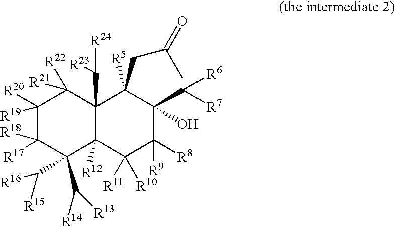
C1([R20])([R19])C([R17])([R18])C(C([R14])[R13])(C([R16])[R15])C2([R12])C(C([R24])[R23])(C1([R22])[R21])C([R5])(CC(=O)C)C(C([R6])[R7])(O)C([R8])([R9])C2([R11])[R10]
